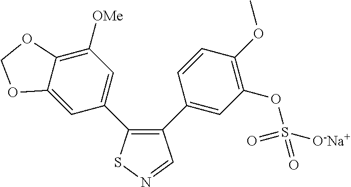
C12=CC(C3=C(C4=CC(OS(=O)(=O)[O-Na+])=C(OC)C=C4)C=NS3)=CC([OMe])=C1OCO2
